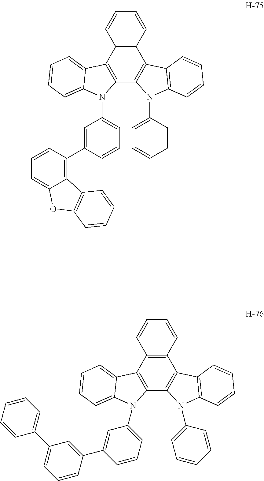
C12=C(C=CC=C1)C1=C(C3=C2C2=CC=CC=C2N3C2=CC=CC(C3=CC(C4=CC=CC=C4)=CC=C3)=C2)N(C2=CC=CC=C2)C2=C1C=CC=C2.C12=C(C=CC=C1)C1=C(C3=C2C2=CC=CC=C2N3C2=CC=CC(C3=C4C(=CC=C3)OC3=C4C=CC=C3)=C2)N(C2=CC=CC=C2)C2=C1C=CC=C2
